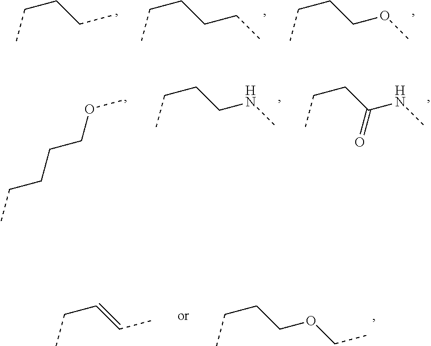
C(CCC)C.C(CCCC)C.C(CCOC)C.CCCCCOC.C(CCNC)C.C(CC(NC)=O)C.C(C=CC)C.C(CCOCC)C
